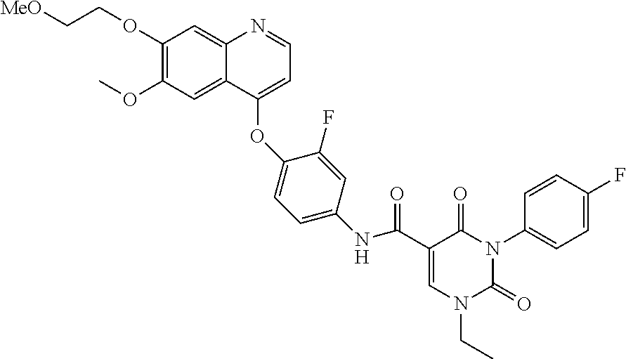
C1=C(C(NC2=CC=C(OC3=CC=NC4=CC(OCC[MeO])=C(OC)C=C43)C(F)=C2)=O)C(=O)N(C2=CC=C(F)C=C2)C(=O)N1CC
